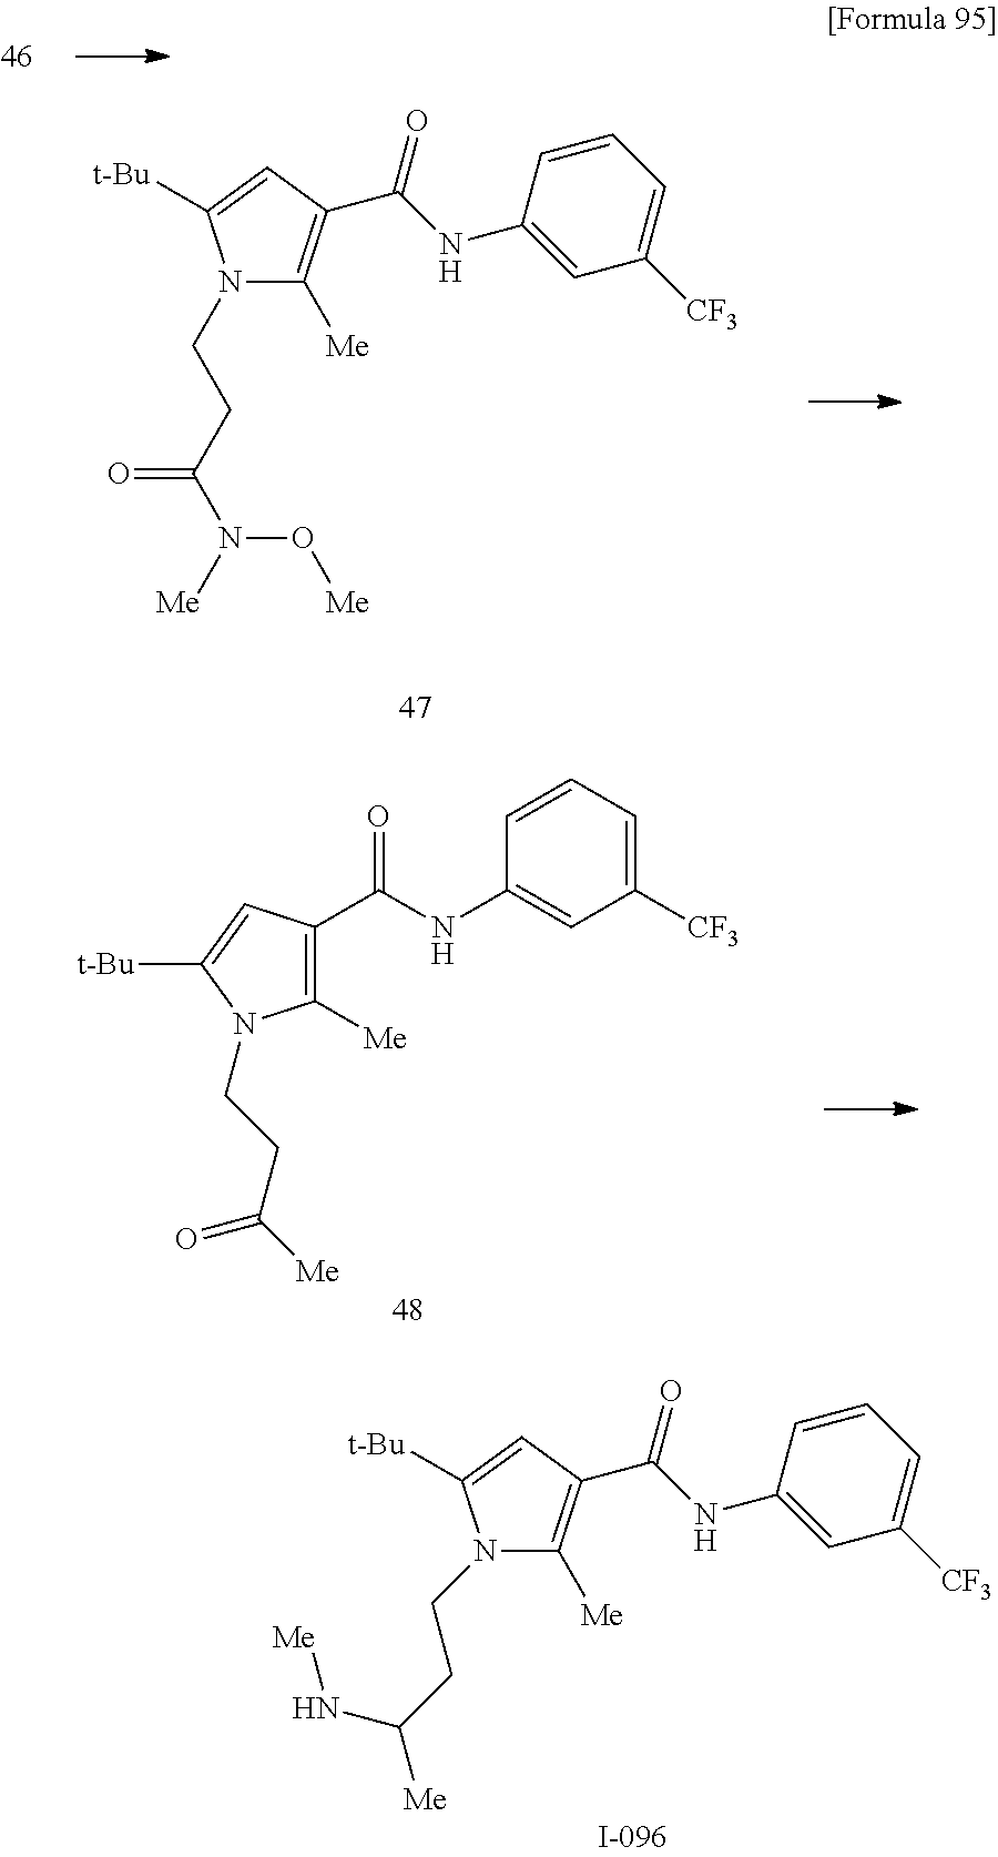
N1(CCC(N([Me])O[Me])=O)C([Me])=C(C(NC2=CC([CF3])=CC=C2)=O)C=C1[t-Bu].C1([Me])=C(C(NC2=CC([CF3])=CC=C2)=O)C=C([t-Bu])N1CCC([Me])=O.N1(CCC([Me])N[Me])C([Me])=C(C(NC2=CC([CF3])=CC=C2)=O)C=C1[t-Bu]
